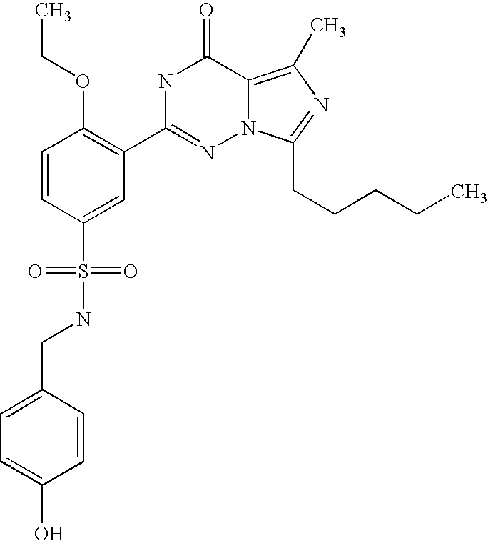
C1=CC(S(NCC2=CC=C(O)C=C2)(=O)=O)=CC(C2=NN3C(=C(C)N=C3CCCCC)C(=O)N2)=C1OCC
